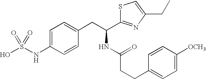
OS(NC1=CC=C(CC(NC(CCC2=CC=C([OCH3])C=C2)=O)C2=NC(CC)=CS2)C=C1)(=O)=O
